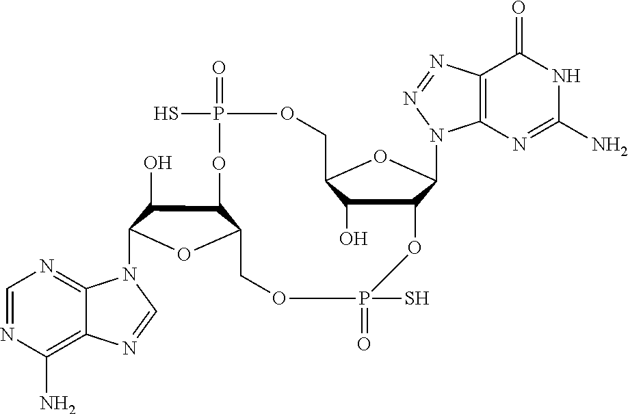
C12=C(N)N=CN=C1N(C1C(O)C3C(O1)COP(=O)(S)OC1C(O)C(COP(=O)(S)O3)OC1N1C3=C(N=N1)C(=O)NC(N)=N3)C=N2
